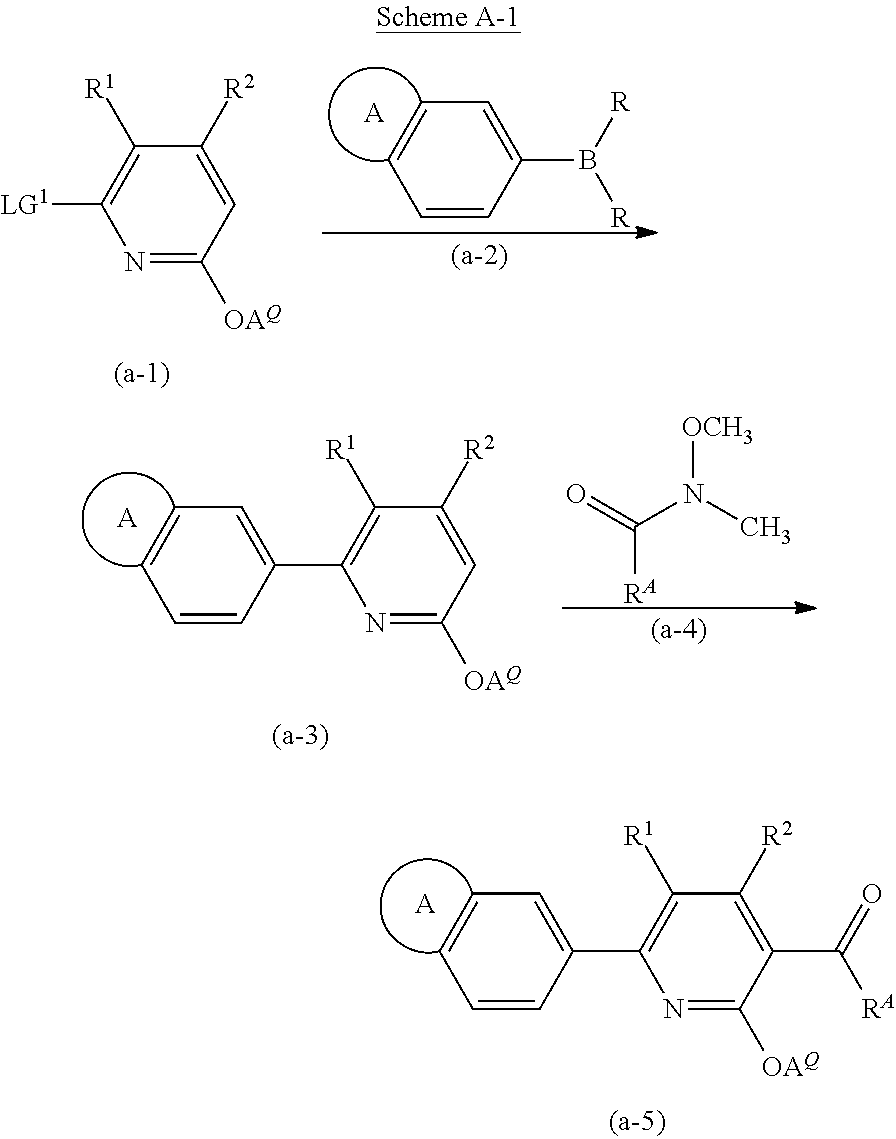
N1=C([OAQ])C=C([R2])C([R1])=C1[LG1].C1=CC(B([R])[R])=CC=C1.[A].C1=CC(C2=C([R1])C([R2])=C(C(=O)[RA])C([OAQ])=N2)=CC=C1.[A].C1=CC(C2=C([R1])C([R2])=CC([OAQ])=N2)=CC=C1.[A].O=C(N(C)[OCH3])[RA]
